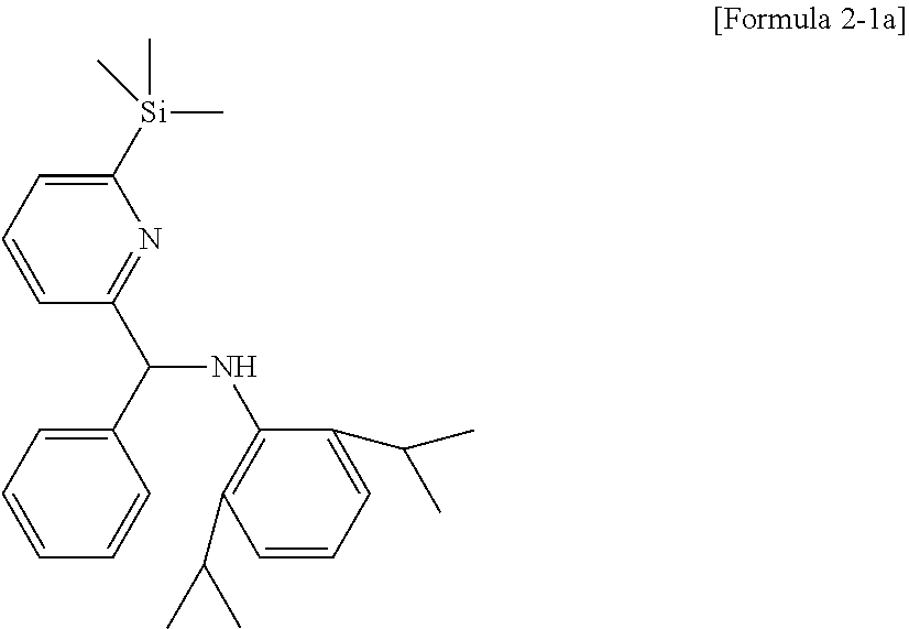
C1([Si](C)(C)C)=CC=CC(C(NC2=C(C(C)C)C=CC=C2C(C)C)C2=CC=CC=C2)=N1
